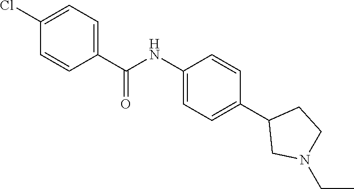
C1(NC(=O)C2=CC=C(Cl)C=C2)=CC=C(C2CN(CC)CC2)C=C1
